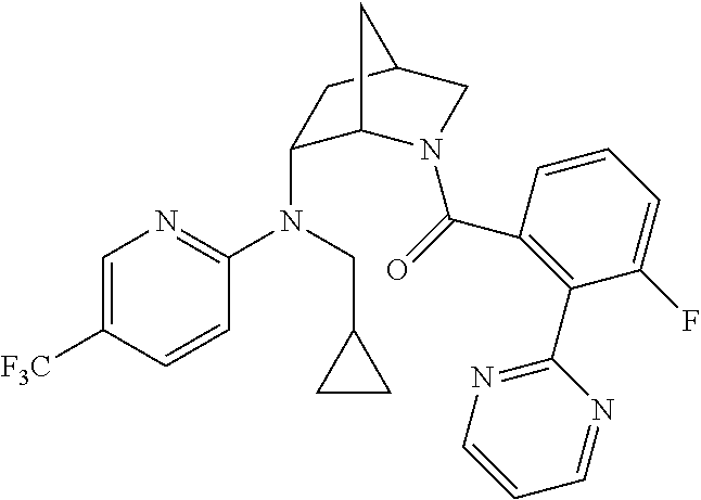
C1=C([F3C])C=CC(N(C2C3N(C(=O)C4=C(C5=NC=CC=N5)C(F)=CC=C4)CC(C2)C3)CC2CC2)=N1
